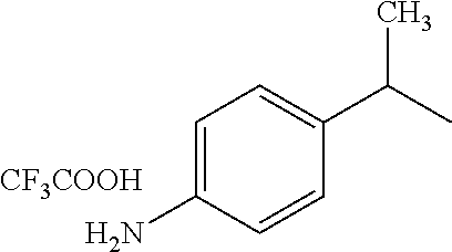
C1=C(N)C=CC(C(C)C)=C1.[CF3COOH]
